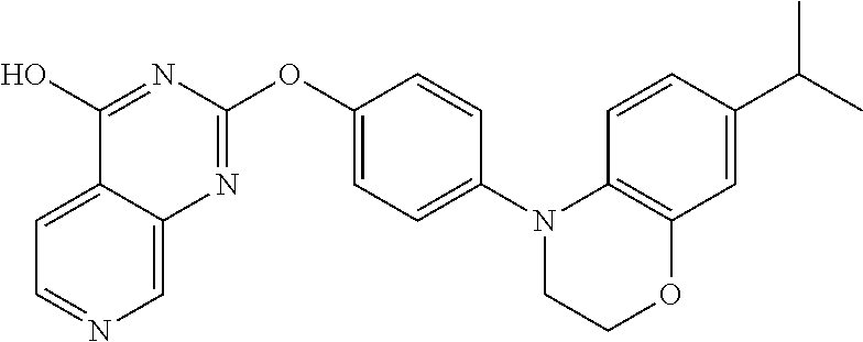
C1=C2C(=CN=C1)N=C(OC1=CC=C(N3CCOC4=C3C=CC(C(C)C)=C4)C=C1)N=C2O
